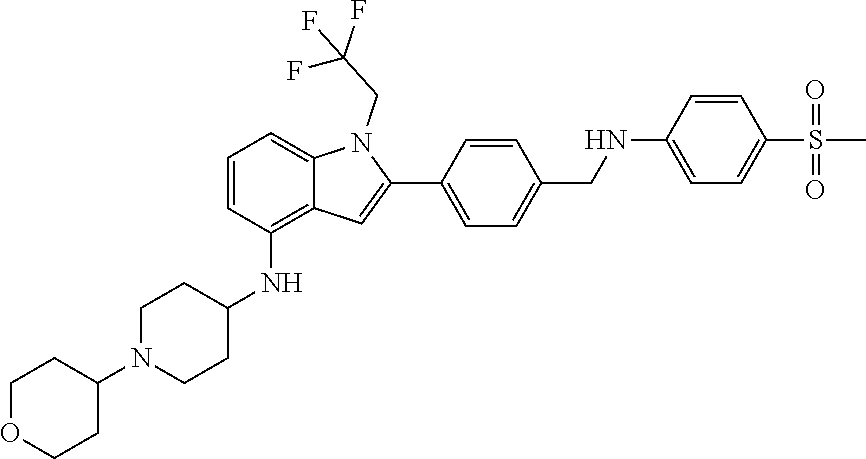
N1(C2CCOCC2)CCC(NC2=C3C(=CC=C2)N(CC(F)(F)F)C(C2=CC=C(CNC4=CC=C(S(C)(=O)=O)C=C4)C=C2)=C3)CC1
